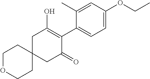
C12(CC(=O)C(C3=CC=C(OCC)C=C3C)=C(O)C1)CCOCC2
